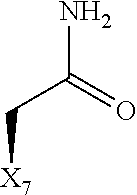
C(C(N)=O)[X7]
